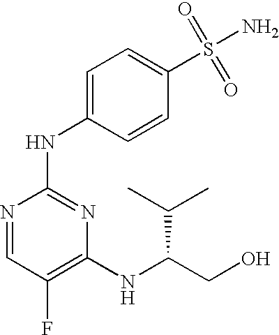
N1=CC(F)=C(NC(CO)C(C)C)N=C1NC1=CC=C(S(=O)(=O)N)C=C1
